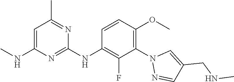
C1=C(NC)N=C(NC2=C(F)C(N3N=CC(CNC)=C3)=C(OC)C=C2)N=C1C
